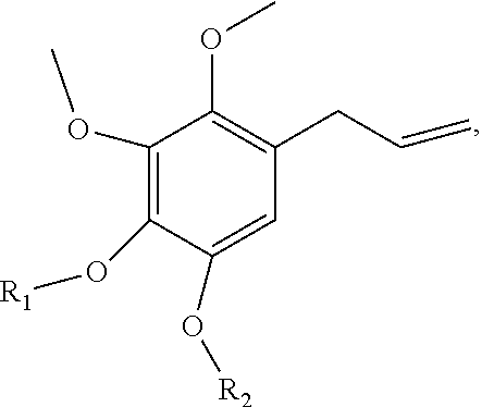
C1(OC)=C(O[R1])C(O[R2])=CC(CC=C)=C1OC
